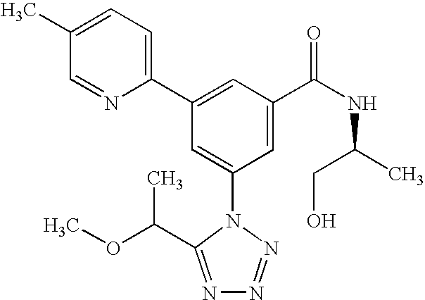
C1(C2=CC(C(NC(C)CO)=O)=CC(N3C(C(OC)C)=NN=N3)=C2)=CC=C(C)C=N1
